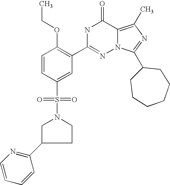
C1=CC(S(N2CC(C3=NC=CC=C3)CC2)(=O)=O)=CC(C2=NN3C(=C(C)N=C3C3CCCCCC3)C(=O)N2)=C1OCC
